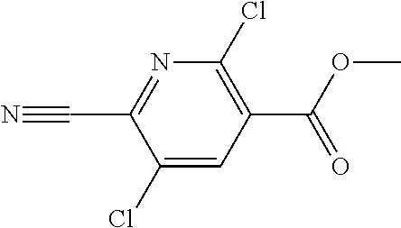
C1(Cl)=CC(C(OC)=O)=C(Cl)N=C1C#N
